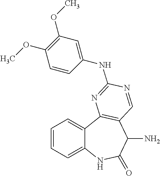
C12=CC=CC=C1C1=C(C(N)C(=O)N2)C=NC(NC2=CC(OC)=C(OC)C=C2)=N1
